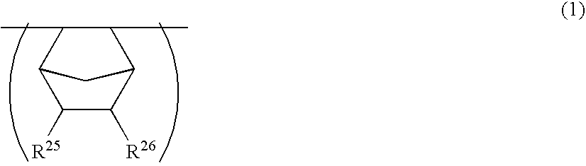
C1(C)C(C)C2C([R25])C([R26])C1C2
